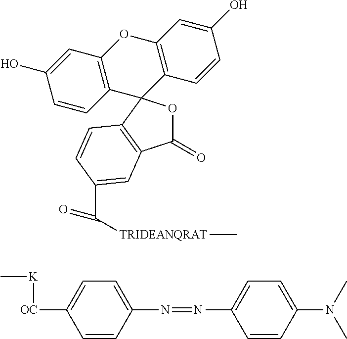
C12=C(C=C(O)C=C1)OC1=C(C=CC(O)=C1)C21OC(=O)C2=C1C=CC(C([TRIDEANQRAT]C)=O)=C2.[OC](C1=CC=C(N=NC2=CC=C(N(C)C)C=C2)C=C1)[K]C
